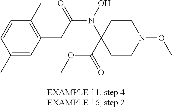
C1=CC(C)=CC(CC(N(O)C2(C(=O)OC)CCN(OC)CC2)=O)=C1C
